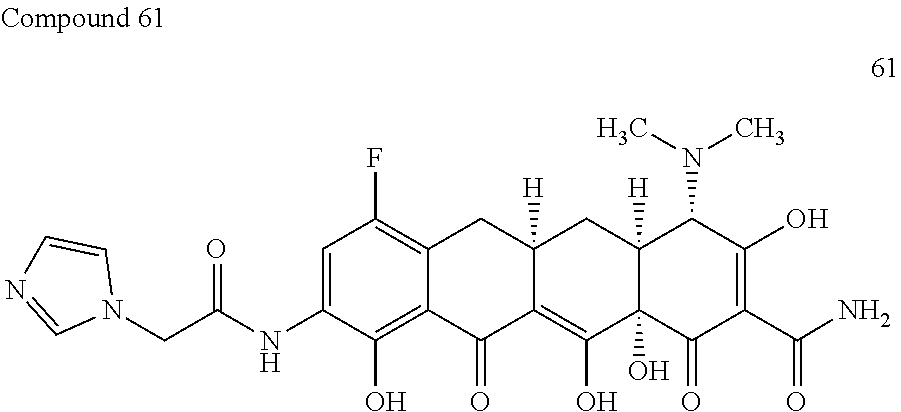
C1=C(NC(CN2C=CN=C2)=O)C(O)=C2C(=C1F)CC1([H])C(=C(O)C3(O)C([H])(C1)C(N(C)C)C(O)=C(C(N)=O)C3=O)C2=O
